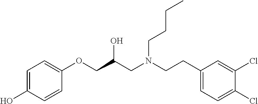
C1=CC(OCC(CN(CCC2=CC=C(Cl)C(Cl)=C2)CCCC)O)=CC=C1O
